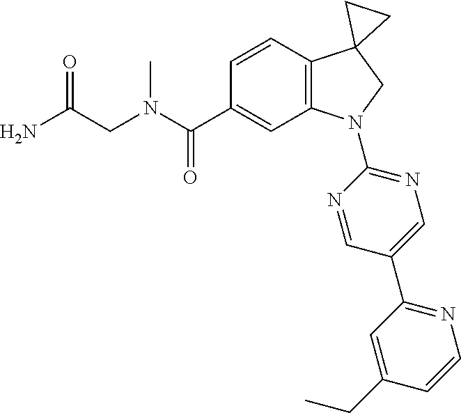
C(C1=CC2=C(C=C1)C1(CN2C2=NC=C(C3=NC=CC(CC)=C3)C=N2)CC1)(=O)N(CC(N)=O)C
